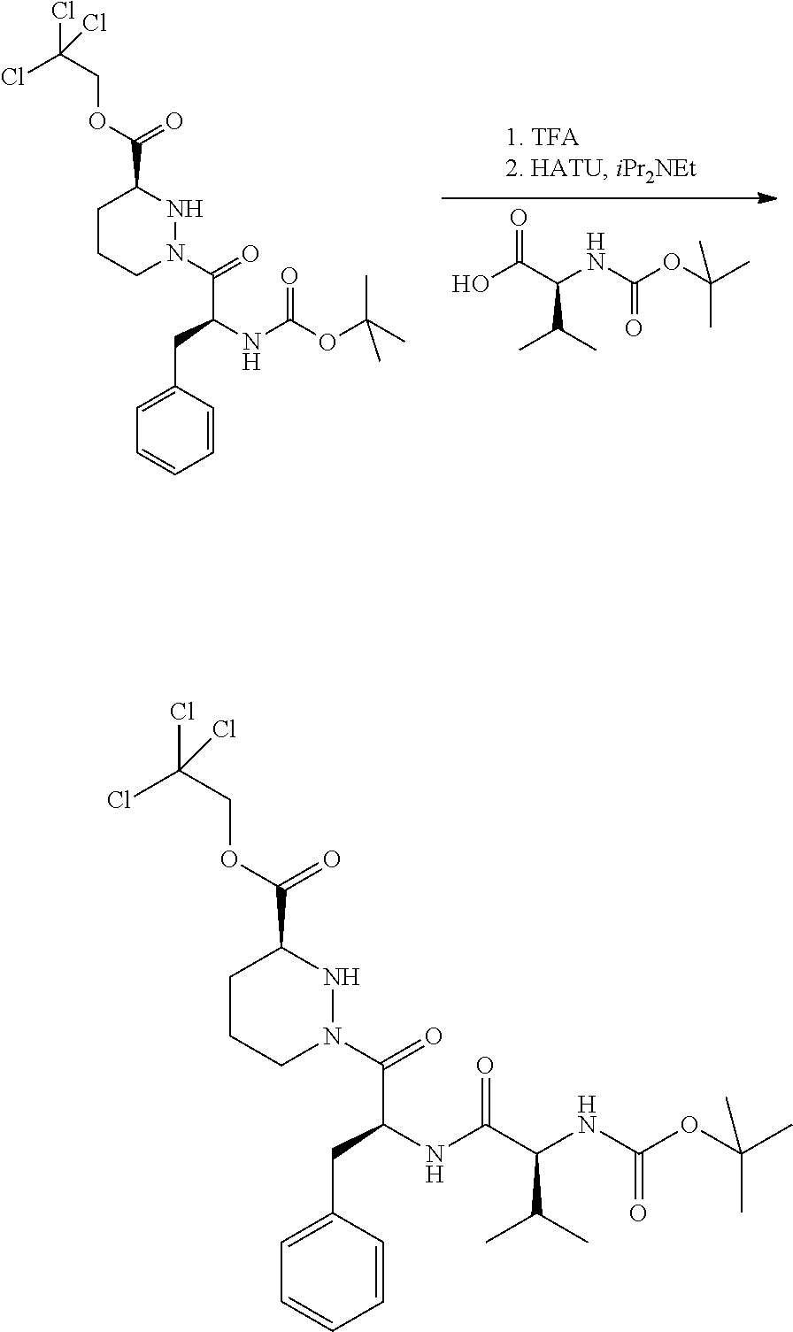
O=C(C(NC(OC(C)(C)C)=O)C(C)C)O.ClC(COC(C1NN(C(C(CC2=CC=CC=C2)NC(OC(C)(C)C)=O)=O)CCC1)=O)(Cl)Cl.ClC(COC(C1NN(C(C(CC2=CC=CC=C2)NC(=O)C(NC(OC(C)(C)C)=O)C(C)C)=O)CCC1)=O)(Cl)Cl
